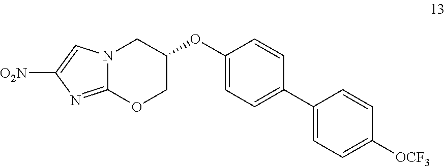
C12=NC([O2N])=CN1CC(OC1=CC=C(C3=CC=C([OCF3])C=C3)C=C1)CO2
